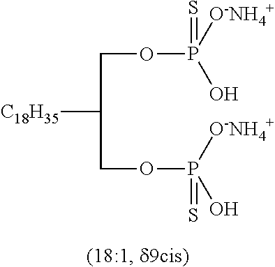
[C18H35]C(COP(O)([O-NH4+])=S)COP([O-NH4+])(=S)O
